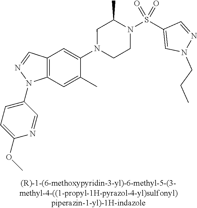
N1(C2=CC3=C(C=C2C)N(C2=CC=C(OC)N=C2)N=C3)CCN(S(C2=CN(CCC)N=C2)(=O)=O)C(C)C1
